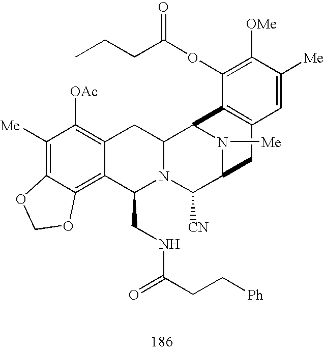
C1([Me])=C2C(=C3C(=C1[OAc])CC1N(C3CNC(=O)CC[Ph])C([CN])C3N([Me])C1C1=C(C3)C=C([Me])C([OMe])=C1OC(=O)CCC)OCO2
